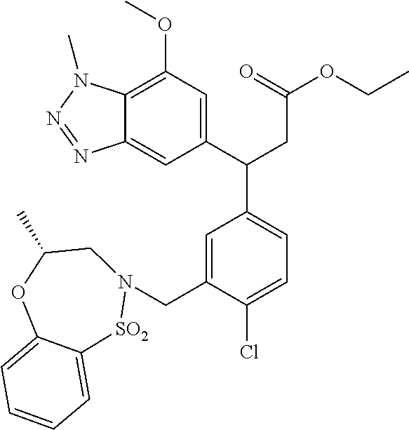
C12=C(OC)C=C(C(CC(OCC)=O)C3=CC=C(Cl)C(CN4[SO2]C5=CC=CC=C5OC(C)C4)=C3)C=C1N=NN2C
